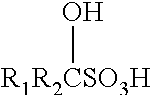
[R1R2CSO3H]O
